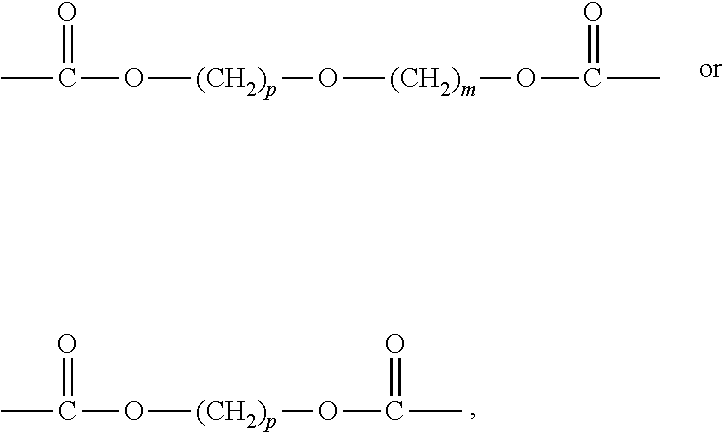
CC(=O)O[(CH2)p]O[(CH2)m]OC(=O)C.CC(=O)O[(CH2)p]OC(=O)C
